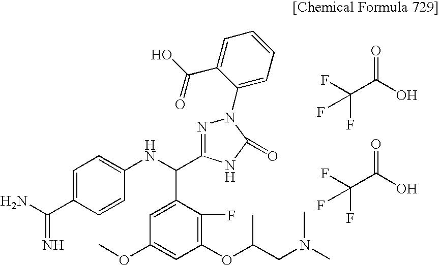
C1(OC(CN(C)C)C)=C(F)C(C(NC2=CC=C(C(N)=N)C=C2)C2=NN(C3=CC=CC=C3C(O)=O)C(=O)N2)=CC(OC)=C1.FC(C(O)=O)(F)F.FC(C(O)=O)(F)F
